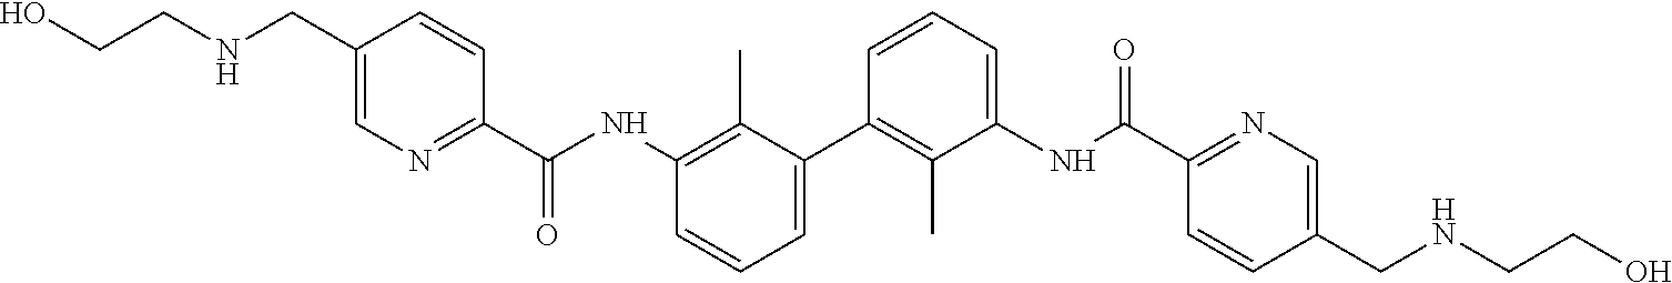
N(CC1=CN=C(C(NC2=C(C)C(C3=C(C)C(NC(C4=NC=C(CNCCO)C=C4)=O)=CC=C3)=CC=C2)=O)C=C1)CCO
